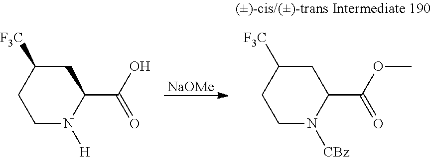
C1C([F3C])CCN([H])C1C(O)=O.C1C([F3C])CCN([CBz])C1C(OC)=O.[NaOMe]
